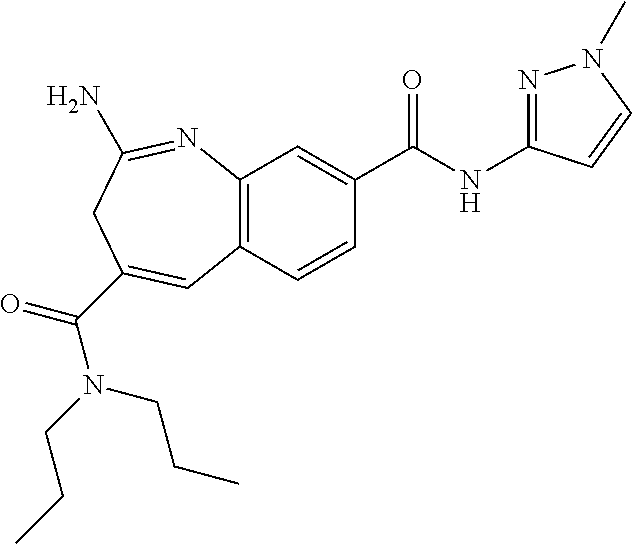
C12=C(C=CC(C(NC3=NN(C)C=C3)=O)=C1)C=C(C(=O)N(CCC)CCC)CC(N)=N2
